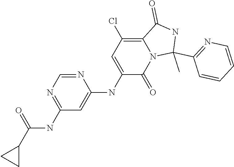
C1(NC(C2CC2)=O)=NC=NC(NC2=CC(Cl)=C3N(C2=O)C(C)(C2=NC=CC=C2)NC3=O)=C1
